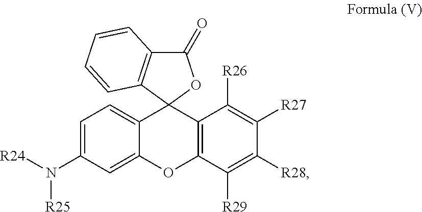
C1=C(N([R24])[R25])C=C2C(=C1)C1(C3=C(O2)C([R29])=C([R28])C([R27])=C3[R26])OC(=O)C2=C1C=CC=C2
